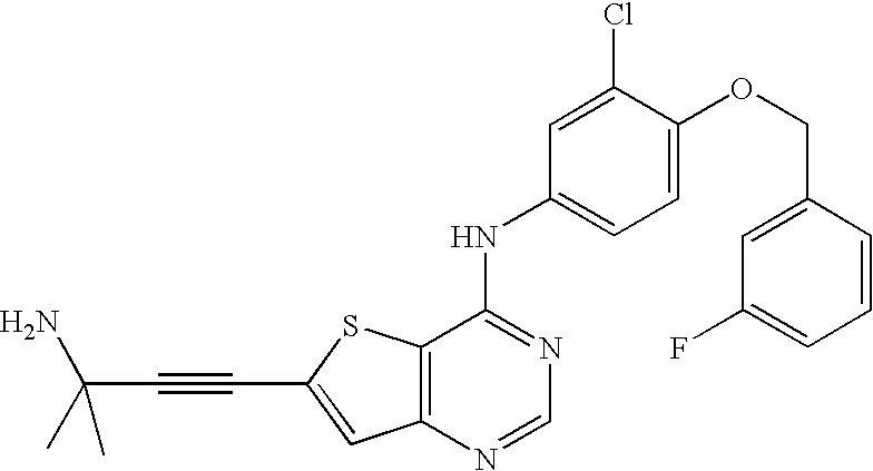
C12=C(SC(C#CC(N)(C)C)=C1)C(NC1=CC=C(OCC3=CC(F)=CC=C3)C(Cl)=C1)=NC=N2
